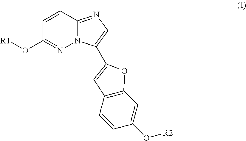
N12C(=NC=C1C1=CC3=C(C=C(O[R2])C=C3)O1)C=CC(O[R1])=N2
